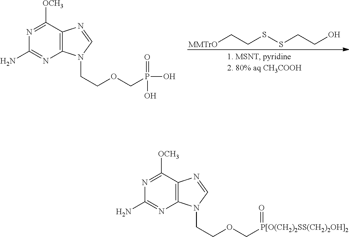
C12=C(C([OCH3])=NC(N)=N1)N=CN2CCOCP(O)(=O)O.[MMTrO]CCSSCCO.C12=C(C([OCH3])=NC(N)=N1)N=CN2CCOC[P[O(CH2)2SS(CH2)2OH]2]=O
